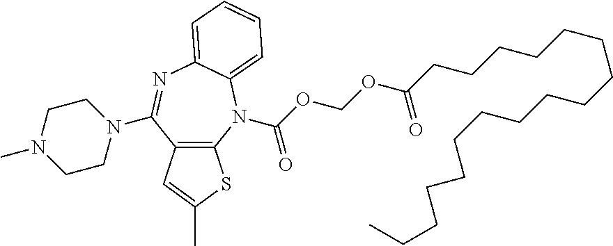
C12=C(N(C(OCOC(CCCCCCCCCCCCCCCCC)=O)=O)C3=CC=CC=C3N=C1N1CCN(C)CC1)SC(C)=C2
